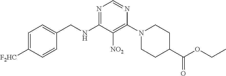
N1=C(NCC2=CC=C([F2HC])C=C2)C([NO2])=C(N2CCC(C(OCC)=O)CC2)N=C1
